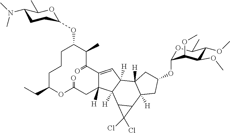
C1C(CC)OC(=O)CC2([H])C(=CC3([H])C2([H])C2C(C4([H])C3([H])CC(OC3OC(C)C(OC)C(OC)C3OC)C4)C2(Cl)Cl)C(=O)C(C)C(OC2CCC(N(C)C)C(C)O2)CC1
